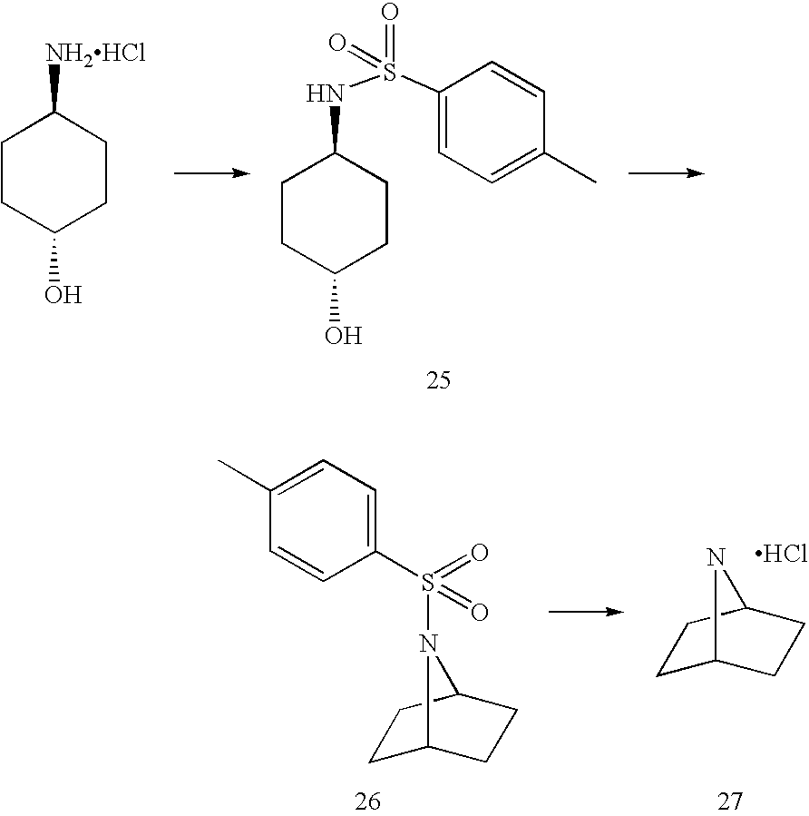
C1CC(O)CCC1[NH2HCl].C1CC(O)CCC1NS(=O)(C1=CC=C(C)C=C1)=O.C1(C)=CC=C(S(=O)(=O)N2C3CCC2CC3)C=C1.C1C2CCC(C1)N2.Cl
